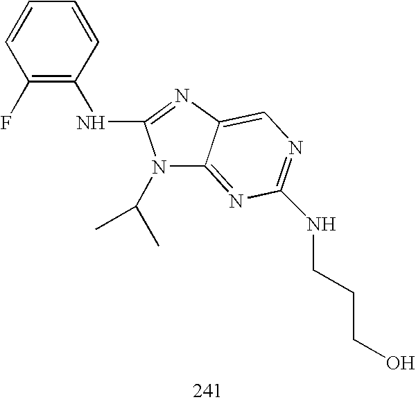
N(C1=NC2=CN=C(NCCCO)N=C2N1C(C)C)C1=C(F)C=CC=C1
